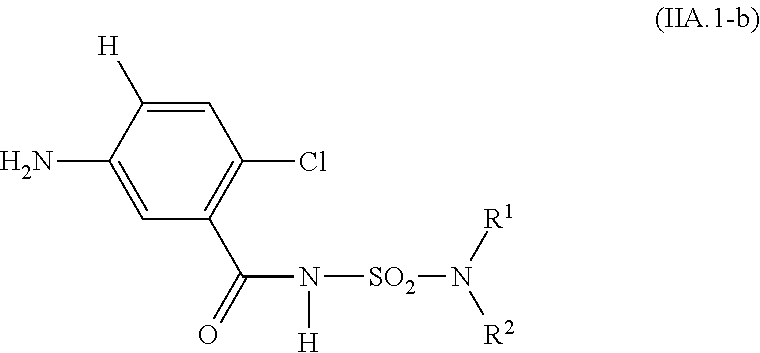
C1=C([H])C(N)=CC(C(=O)N([H])[SO2]N([R2])[R1])=C1Cl
